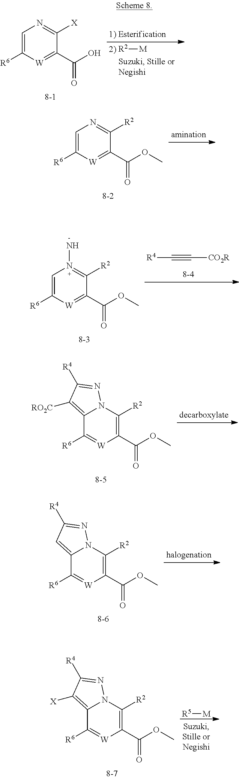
[R2][M].C1=C([R6])[W]=C(C(=O)O)C([X])=N1.C1=C([R6])[W]=C(C(=O)OC)C([R2])=N1.C1=C([R6])[W]=C(C(=O)OC)C([R2])=N1N.[R4]C#C[CO2R].C12=C([RO2C])C([R4])=NN1C([R2])=C(C(=O)OC)[W]=C2[R6].C12=CC([R4])=NN1C([R2])=C(C(=O)OC)[W]=C2[R6].C12=C([X])C([R4])=NN1C([R2])=C(C(=O)OC)[W]=C2[R6].[R5][M]
